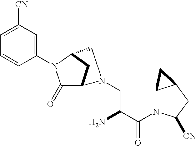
C1(=O)C2CC(N1C1=CC([CN])=CC=C1)CN2CC(C(N1C2C(CC1[CN])C2)=O)N
